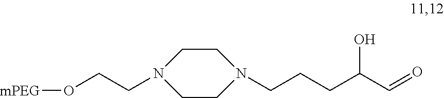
O(CCN1CCN(CCCC(C=O)O)CC1)[mPEG]
